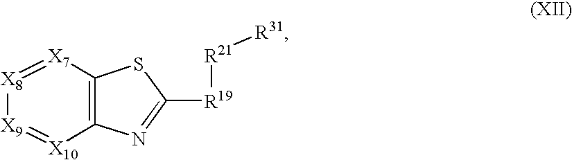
[R19]([R21][R31])C1=NC2=C([X7]=[X8][X9]=[X10]2)S1
